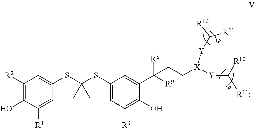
C1([R2])=C(O)C([R1])=CC(SC(SC2=CC([R3])=C(O)C(C([R9])([R8])CC[X]([Y]C([R11])[R10])[Y]C([R11])[R10])=C2)(C)C)=C1
